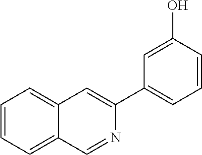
C1=CC=C2C(=C1)C=C(C1=CC=CC(O)=C1)N=C2
